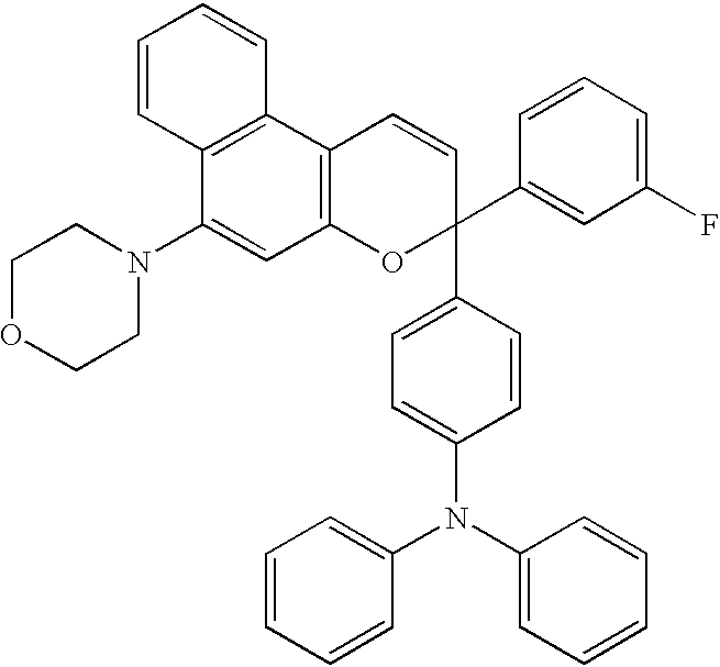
C1CN(C2=CC3=C(C4=C2C=CC=C4)C=CC(C2=CC(F)=CC=C2)(C2=CC=C(N(C4=CC=CC=C4)C4=CC=CC=C4)C=C2)O3)CCO1
